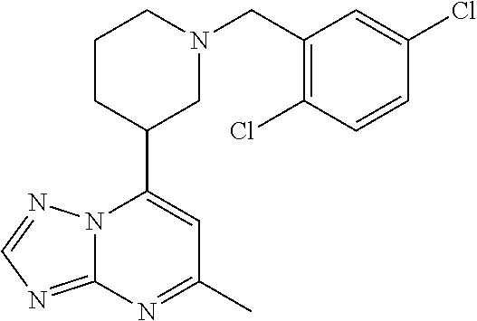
N12C(=NC=N1)N=C(C)C=C2C1CN(CC2=C(Cl)C=CC(Cl)=C2)CCC1
